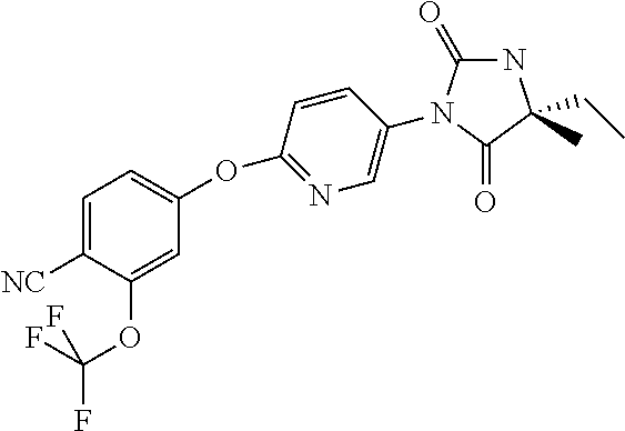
C1=C([NC])C(OC(F)(F)F)=CC(OC2=NC=C(N3C(=O)NC(C)(CC)C3=O)C=C2)=C1
